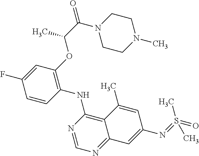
C1=CC(NC2=C3C(=NC=N2)C=C(N=S(=O)(C)C)C=C3C)=C(OC(C(=O)N2CCN(C)CC2)C)C=C1F
